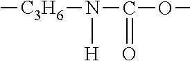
[C3H6](C)N(C(OC)=O)[H]
